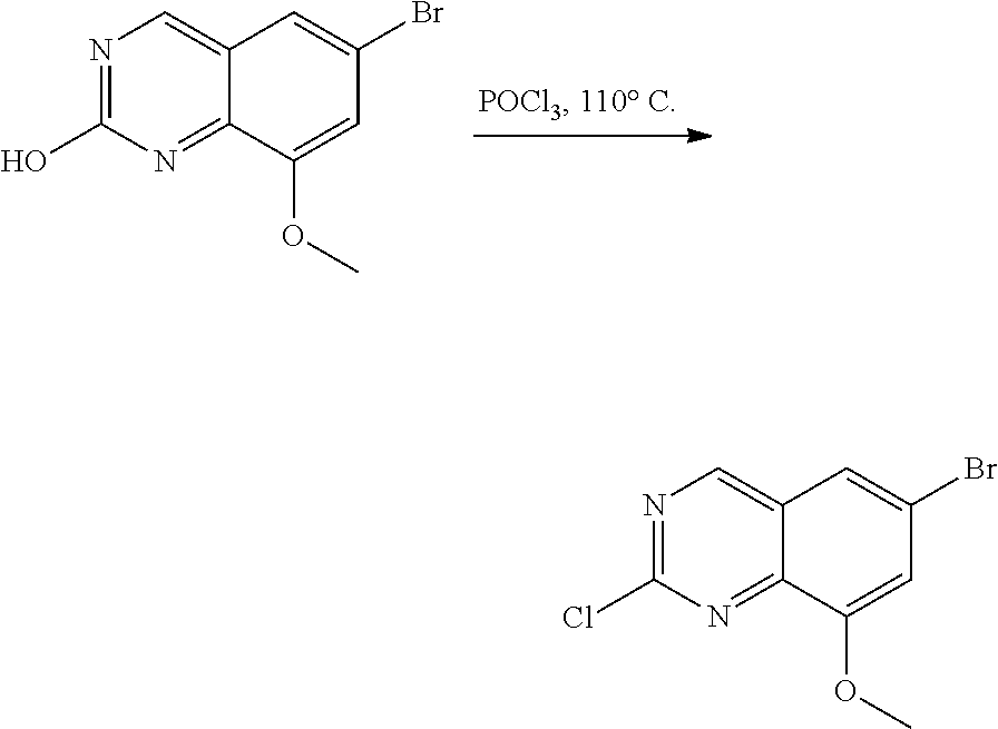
N1=C(O)N=C2C(=C1)C=C(Br)C=C2OC.N1=C(Cl)N=C2C(=C1)C=C(Br)C=C2OC
